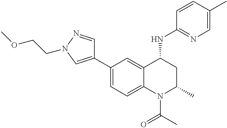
C1(C2=CN(CCOC)N=C2)=CC=C2C(=C1)C(NC1=NC=C(C)C=C1)CC(C)N2C(C)=O
